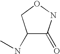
C1(NC)C(=O)NOC1
